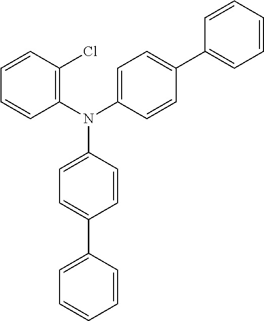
C1=CC(Cl)=C(N(C2=CC=C(C3=CC=CC=C3)C=C2)C2=CC=C(C3=CC=CC=C3)C=C2)C=C1
